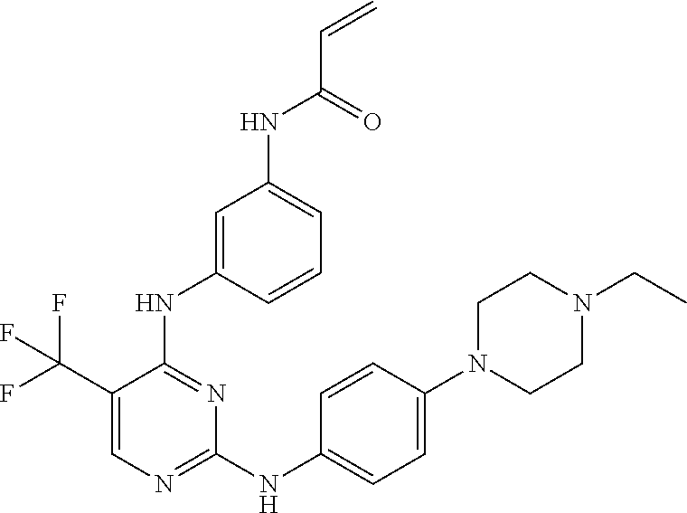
C1(C(F)(F)F)=CN=C(NC2=CC=C(N3CCN(CC)CC3)C=C2)N=C1NC1=CC(NC(C=C)=O)=CC=C1
